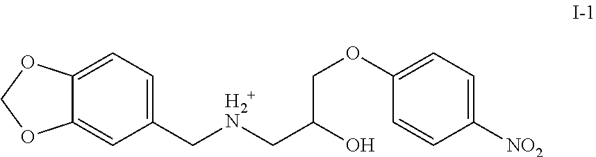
C12=CC=C(C[H2+N]CC(O)COC3=CC=C([NO2])C=C3)C=C1OCO2
